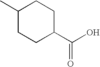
C1(C)CCC(C(O)=O)CC1
